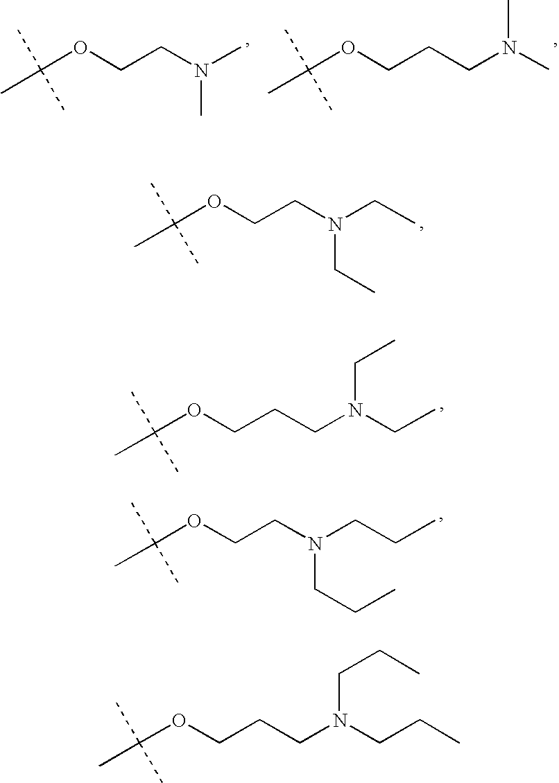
C(OCCN(CC)CC)(C)(C)C.C(CCN(CC)CC)OC(C)(C)C.C(CCN(CCC)CCC)OC(C)(C)C.C(OCCN(CCC)CCC)(C)(C)C.C(OCCN(C)C)(C)(C)C.C(OCCCN(C)C)(C)(C)C
